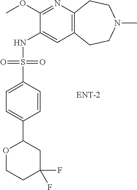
C12=C(CCN(C)CC1)C=C(NS(C1=CC=C(C3OCCC(F)(F)C3)C=C1)(=O)=O)C(OC)=N2
